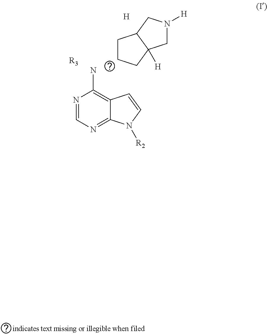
N1=CN=C2C(=C1N)C=CN2[R2].[R3].C1CCC2([H])C1CN([H])C2.[H]
